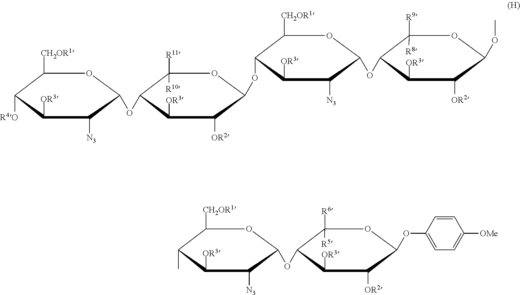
C1([CH2OR1])C([R4O])C([OR3])C([N3])C(OC2C([R11])([R10])OC(OC3C([CH2OR1])OC(OC4C([R9])([R8])OC(OC)C([OR2])C4[OR3])C([N3])C3[OR3])C([OR2])C2[OR3])O1.C1([CH2OR1])C(C)C([OR3])C([N3])C(OC2C([R6])([R5])OC(OC3=CC=C([OMe])C=C3)C([OR2])C2[OR3])O1
